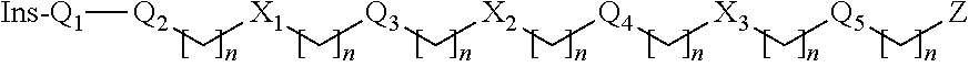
[X1](C[Q3]C[X2]C[Q4]C[X3]C[Q5]C[Z])C[Q2][Ins-Q1]
